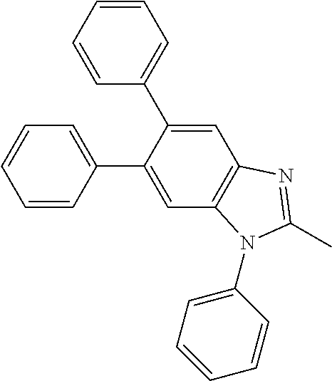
C1(C2=CC=CC=C2)=CC2=C(C=C1C1=CC=CC=C1)N(C1=CC=CC=C1)C(C)=N2
